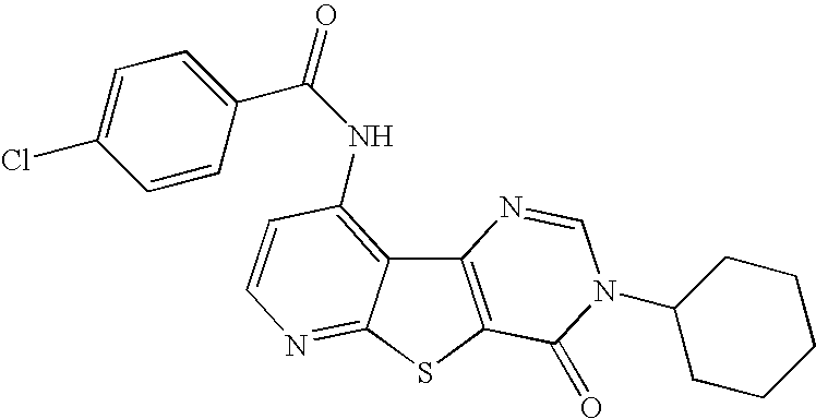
C12=C(SC3=NC=CC(NC(=O)C4=CC=C(Cl)C=C4)=C13)C(=O)N(C1CCCCC1)C=N2
